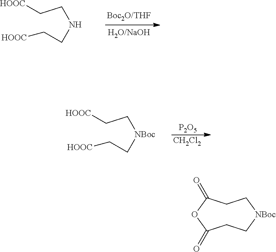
C([HOOC])CNCC[HOOC].[P2O5].[CH2Cl2].C([HOOC])C[NBoc]CC[HOOC].C1C[NBoc]CCC(=O)OC1=O
